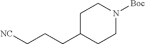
[NC]CCCC1CCN([Boc])CC1
